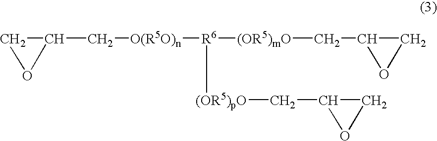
C1C(C[O(R5O)n][R6]([(OR5)mO]CC2CO2)[(OR5)pO]CC2CO2)O1
